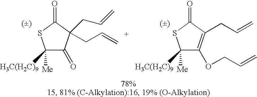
C1([H3C(H2C)9])([Me])C(=O)C(CC=C)(CC=C)C(=O)S1.C1([H3C(H2C)9])([Me])C(OCC=C)=C(CC=C)C(=O)S1
